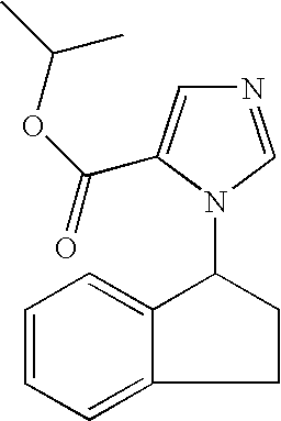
C12=CC=CC=C1C(N1C=NC=C1C(OC(C)C)=O)CC2
